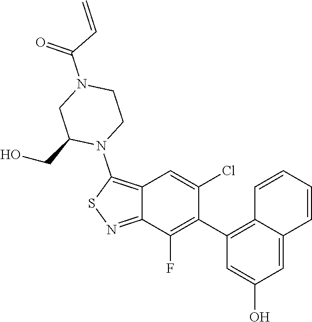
C1CN(C(C=C)=O)CC(CO)N1C1=C2C(=NS1)C(F)=C(C1=C3C(=CC(O)=C1)C=CC=C3)C(Cl)=C2
